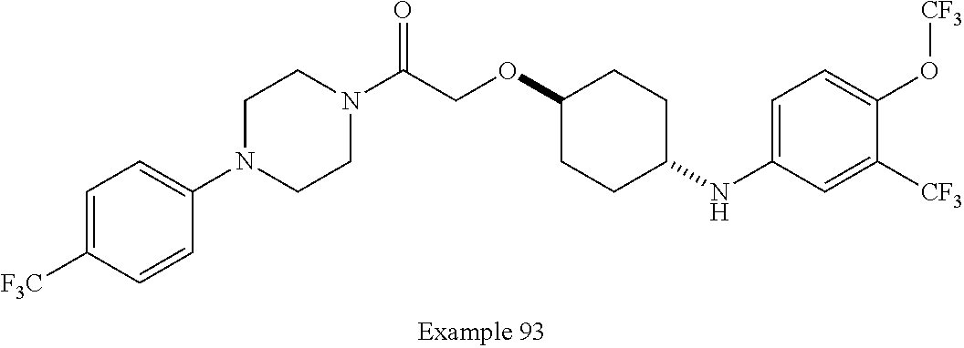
C1=C([F3C])C=CC(N2CCN(C(COC3CCC(NC4=CC=C(O[CF3])C([CF3])=C4)CC3)=O)CC2)=C1
